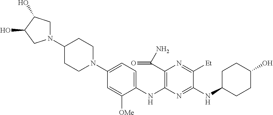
C1(NC2=C(C(N)=O)N=C([Et])C(NC3CCC(O)CC3)=N2)=CC=C(N2CCC(N3CC(O)C(O)C3)CC2)C=C1[OMe]
